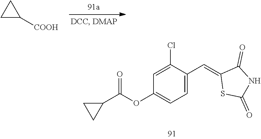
C1([COOH])CC1.C1(C(OC2=CC=C(C=C3SC(=O)NC3=O)C(Cl)=C2)=O)CC1
